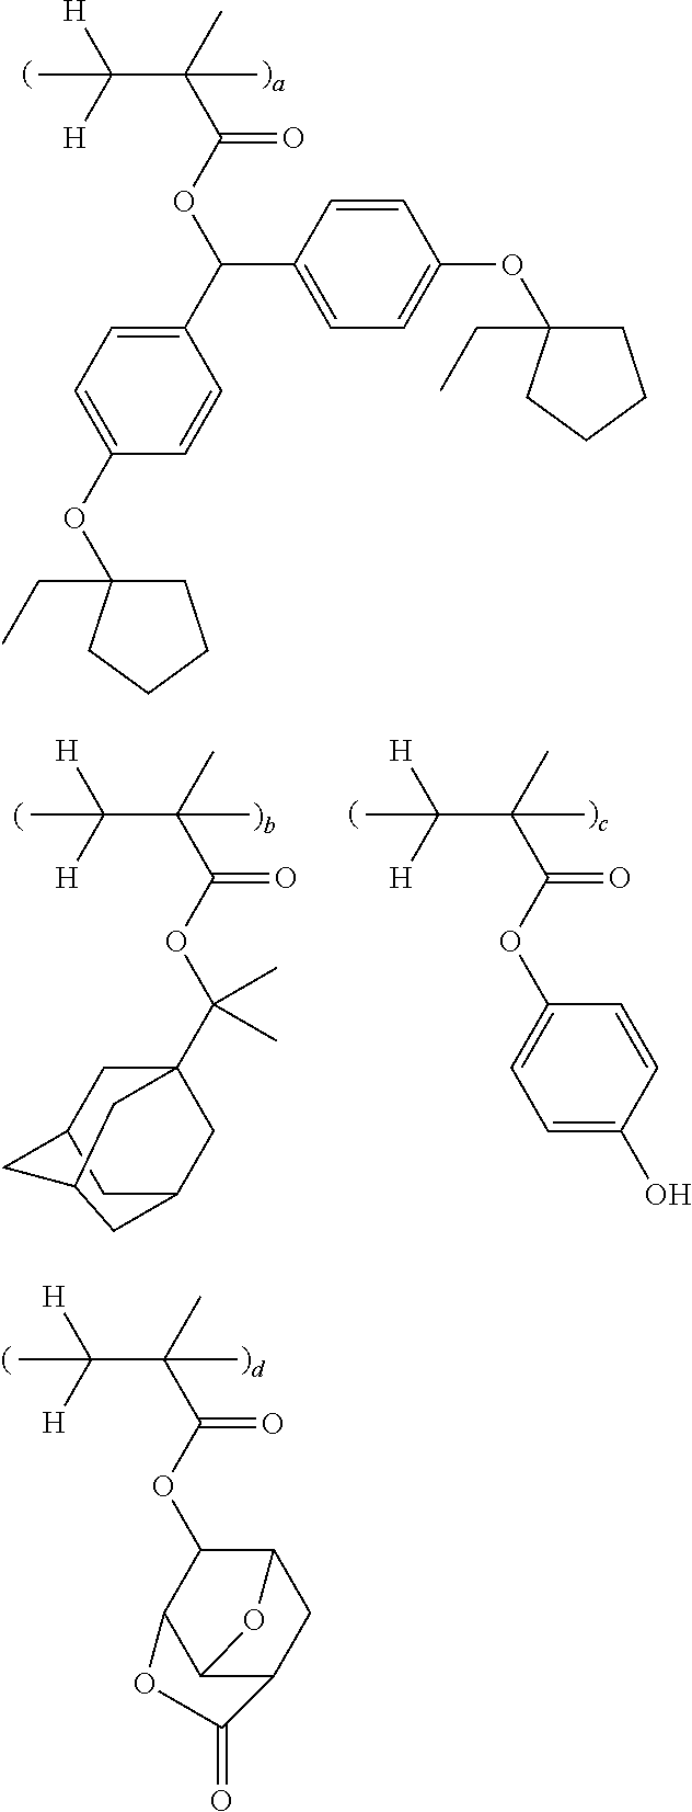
C(C(C)(C(OC1C2C3C(CC1O3)C(=O)O2)=O)C)([H])([H])C.C(C(C)(C(OC(C1=CC=C(OC2(CC)CCCC2)C=C1)C1=CC=C(OC2(CC)CCCC2)C=C1)=O)C)([H])([H])C.C(C(C)(C(OC1=CC=C(O)C=C1)=O)C)([H])([H])C.C(C(C)(C(OC(C)(C)C12CC3CC(C1)CC(C3)C2)=O)C)([H])([H])C
